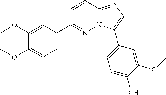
C1(OC)=CC(C2=NN3C(=NC=C3C3=CC=C(O)C(OC)=C3)C=C2)=CC=C1OC
